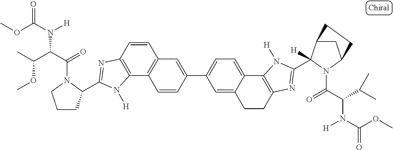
C12=C(C3=C(C=C1)C=C(C1=CC=C4C(=C1)CCC1=C4N([H])C(C4([H])C5CC(N4C(C(C(C)C)N(C(OC)=O)[H])=O)CC5)=N1)C=C3)N([H])C(C1CCCN1C(C(C(C)OC)N(C(OC)=O)[H])=O)=N2
